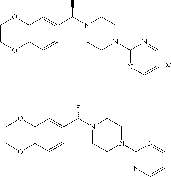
C12=C(C=CC(C(N3CCN(C4=NC=CC=N4)CC3)C)=C1)OCCO2.C12=C(C=CC(C(N3CCN(C4=NC=CC=N4)CC3)C)=C1)OCCO2
